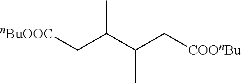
[nBuOOC]CC(C(C[COOnBu])C)C
